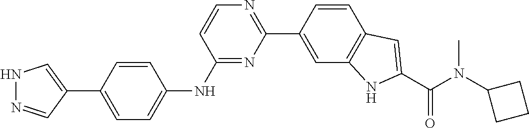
C1=C(C2=CNN=C2)C=CC(NC2=NC(C3=CC4=C(C=C3)C=C(C(N(C3CCC3)C)=O)N4)=NC=C2)=C1
